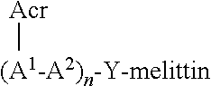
[(A1-A2)n-Y-melittin][Acr]
